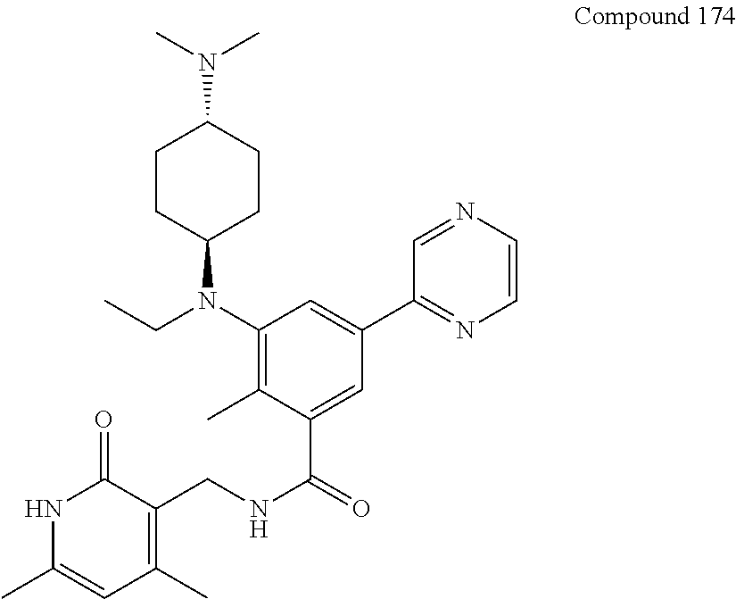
N(C1CCC(N(C2=C(C)C(C(=O)NCC3=C(C)C=C(C)NC3=O)=CC(C3=NC=CN=C3)=C2)CC)CC1)(C)C
